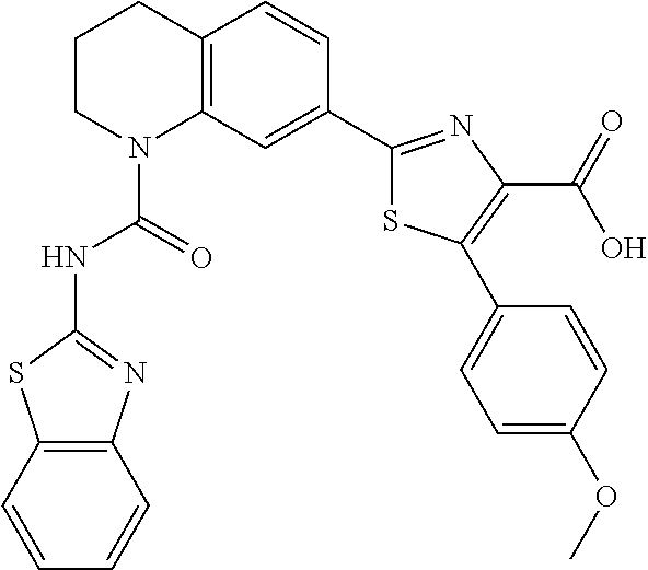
C1CN(C(=O)NC2=NC3=C(S2)C=CC=C3)C2=C(C1)C=CC(C1=NC(C(=O)O)=C(C3=CC=C(OC)C=C3)S1)=C2
